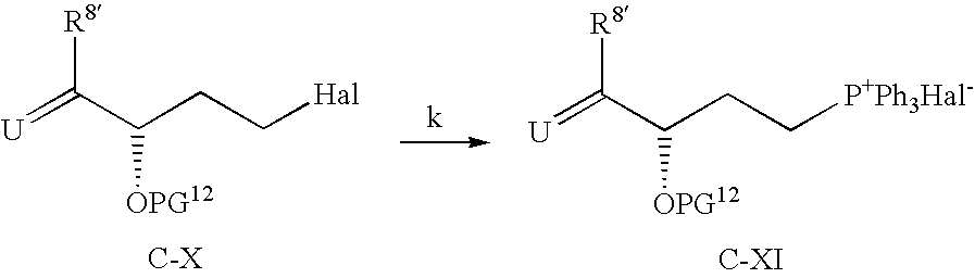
[U]=C(C(CC[Hal])[OPG12])[R8].[C-X].[U]=C(C(CC[P+Ph3Hal-])[OPG12])[R8].[C-XI]
